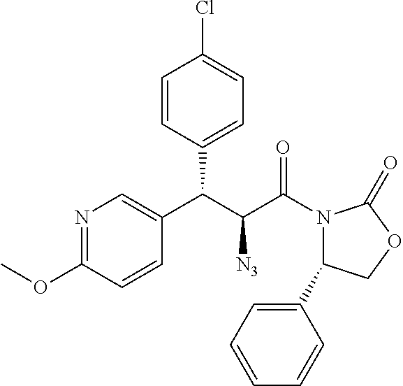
C1(C(C(C(N2C(C3=CC=CC=C3)COC2=O)=O)[N3])C2=CC=C(Cl)C=C2)=CN=C(OC)C=C1
